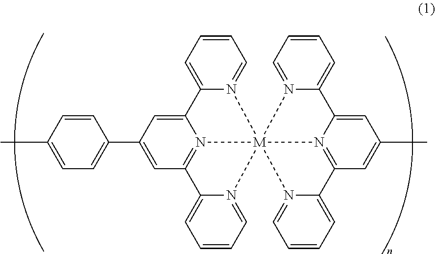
C1=CC=C2N(=C1)[M]134(N5=C(C=C(C6=CC=C(C)C=C6)C=C25)C2=CC=CC=N12)N1=CC=CC=C1C1=CC(C)=CC(=N13)C1=CC=CC=N41
